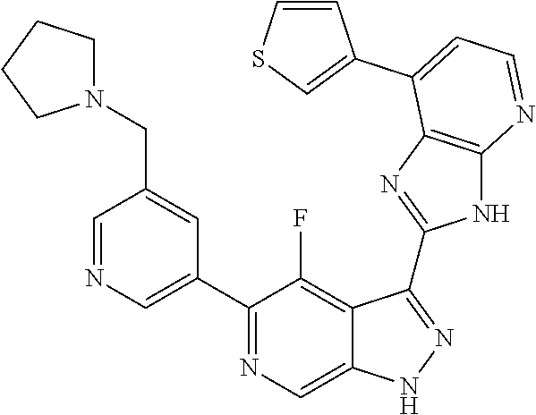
C1=NC=C(C2=NC=C3C(=C2F)C(C2=NC4=C(N2)N=CC=C4C2=CSC=C2)=NN3)C=C1CN1CCCC1
